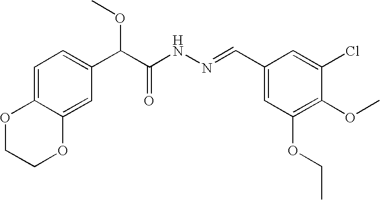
C1=C2C(=CC(C(C(NN=CC3=CC(OCC)=C(OC)C(Cl)=C3)=O)OC)=C1)OCCO2
